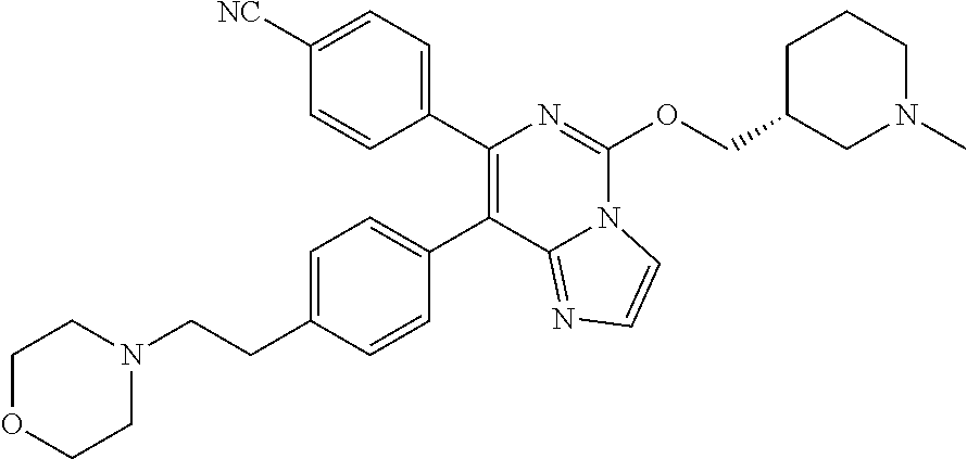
C1=C(CCN2CCOCC2)C=CC(C2=C(C3=CC=C([NC])C=C3)N=C(OCC3CN(C)CCC3)N3C2=NC=C3)=C1
